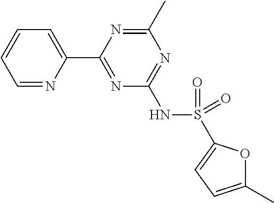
C1=NC(C2=NC(NS(=O)(=O)C3=CC=C(C)O3)=NC(C)=N2)=CC=C1
